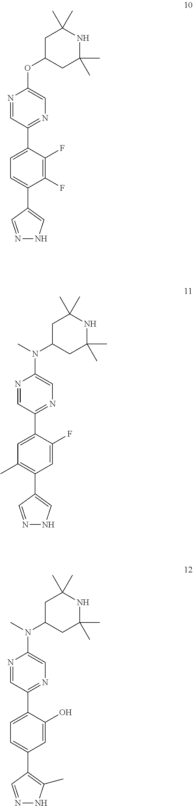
N1=CC(C2=CC=C(C3=CNN=C3)C(F)=C2F)=NC=C1OC1CC(C)(C)NC(C)(C)C1.N1=CC(C2=CC(C)=C(C3=CNN=C3)C=C2F)=NC=C1N(C1CC(C)(C)NC(C)(C)C1)C.N1=CC(C2=CC=C(C3=C(C)NN=C3)C=C2O)=NC=C1N(C1CC(C)(C)NC(C)(C)C1)C
